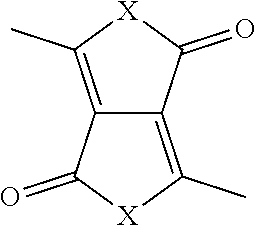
[X]1C(C)=C2C(=C(C)[X]C2=O)C1=O
